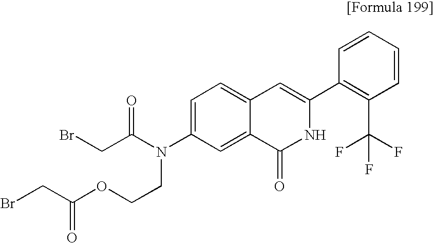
C1=C(N(C(CBr)=O)CCOC(CBr)=O)C=C2C(=C1)C=C(C1=C(C(F)(F)F)C=CC=C1)NC2=O
